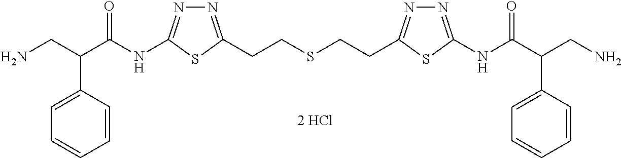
N1=C(CCSCCC2=NN=C(NC(C(CN)C3=CC=CC=C3)=O)S2)SC(NC(C(CN)C2=CC=CC=C2)=O)=N1
